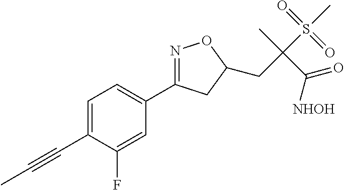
C1=C(C#CC)C(F)=CC(C2=NOC(CC(S(C)(=O)=O)(C)C(=O)[NHOH])C2)=C1
